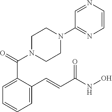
C1=C(C=CC(NO)=O)C(C(=O)N2CCN(C3=NC=CN=C3)CC2)=CC=C1
